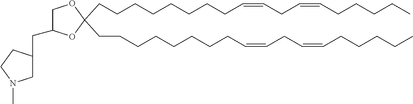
C(C1(CCCCCCCCC=CCC=CCCCCC)OC(CC2CN(C)CC2)CO1)CCCCCCCC=CCC=CCCCCC
